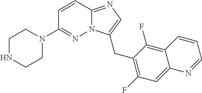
C1=CC2=NC=C(CC3=C(F)C=C4C(=C3F)C=CC=N4)N2N=C1N1CCNCC1
